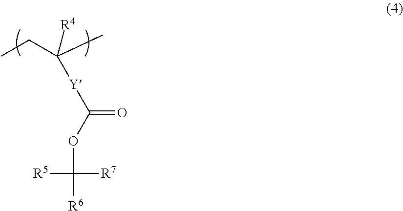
[R5]C(OC([Y]C(CC)(C)[R4])=O)([R7])[R6]
